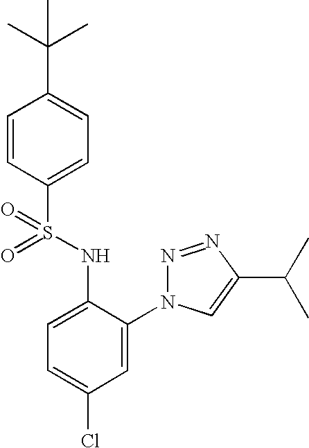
C1=CC(S(NC2=CC=C(Cl)C=C2N2N=NC(C(C)C)=C2)(=O)=O)=CC=C1C(C)(C)C
